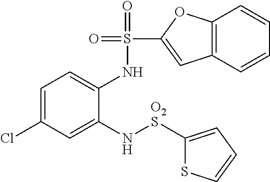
C1=C(Cl)C=C(N[O2S]C2=CC=CS2)C(NS(=O)(=O)C2=CC3=C(O2)C=CC=C3)=C1
